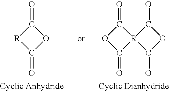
C1(=O)[R]C(=O)O1.C1(=O)OC(=O)[R]12C(=O)OC2=O
